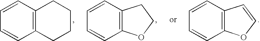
C12=C(C=CC=C1)C=CO2.C12=C(C=CC=C1)CCO2.C12=C(C=CC=C1)CCCC2
